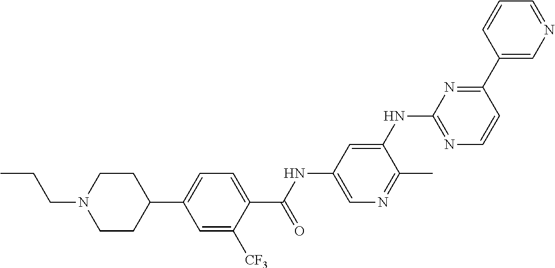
C1=C([CF3])C(C(NC2=CN=C(C)C(NC3=NC=CC(C4=CN=CC=C4)=N3)=C2)=O)=CC=C1C1CCN(CCC)CC1
